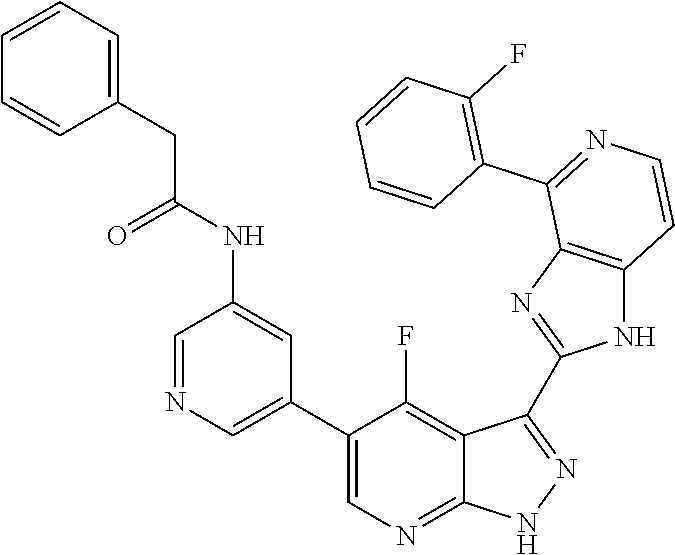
C1=NC=C(C2=CN=C3C(=C2F)C(C2=NC4=C(N2)C=CN=C4C2=C(F)C=CC=C2)=N[N H]3)C=C1NC(CC1=CC=CC=C1)=O
